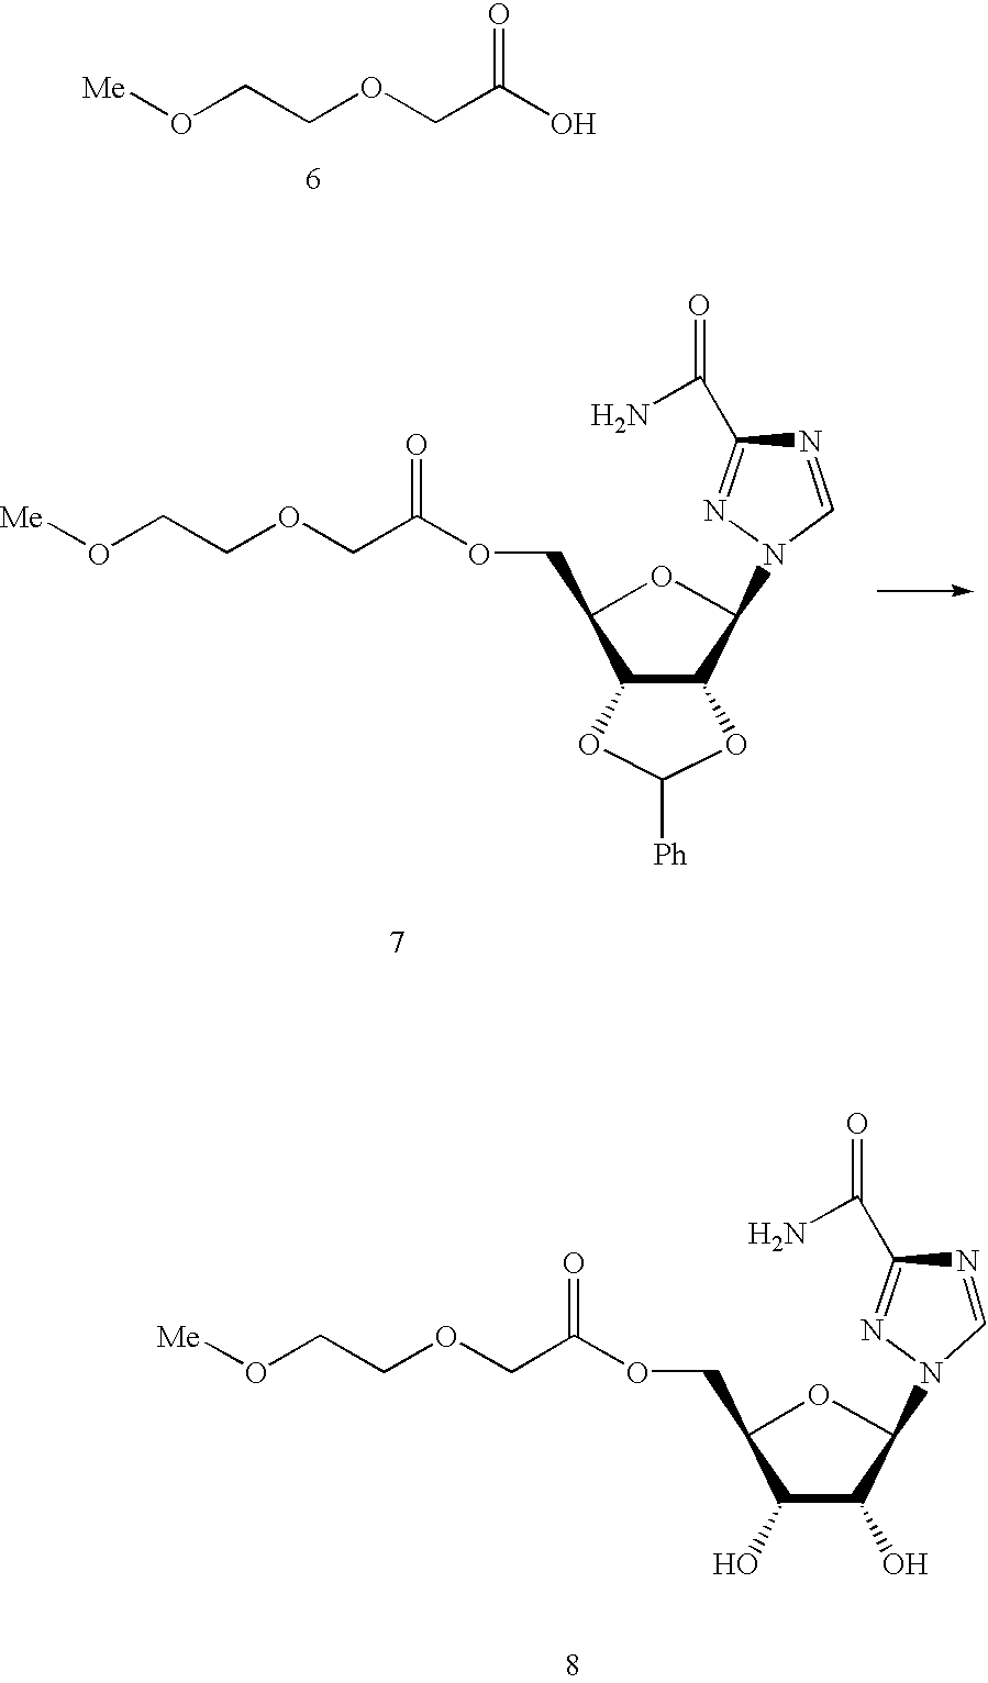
OC(COCCO[Me])=O.C1(COC(COCCO[Me])=O)C2C(C(N3N=C(C(N)=O)N=C3)O1)OC([Ph])O2.C1(COC(COCCO[Me])=O)C(O)C(O)C(N2N=C(C(N)=O)N=C2)O1
